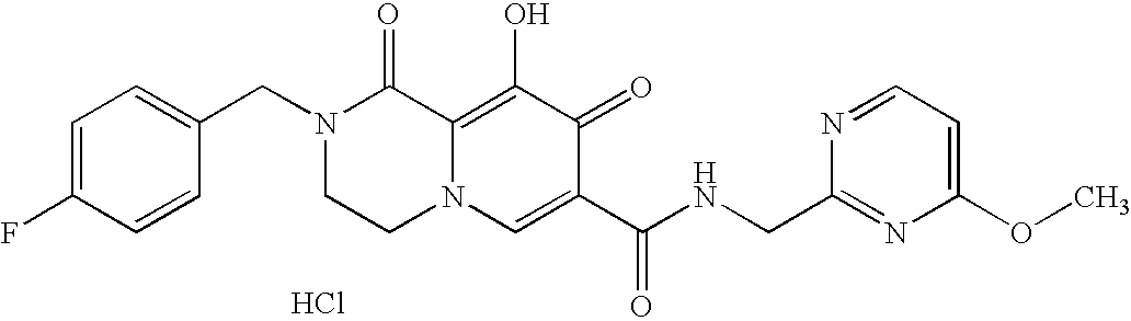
C1=C(CN2CCN3C(=C(O)C(=O)C(C(NCC4=NC(OC)=CC=N4)=O)=C3)C2=O)C=CC(F)=C1.Cl
